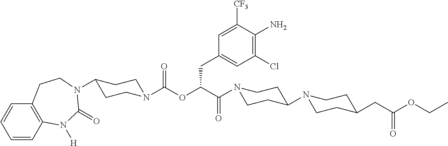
C1=CC2=C(C=C1)CCN(C1CCN(C(OC(C(=O)N3CCC(N4CCC(CC(OCC)=O)CC4)CC3)CC3=CC(Cl)=C(N)C([CF3])=C3)=O)CC1)C(=O)N2[H]
